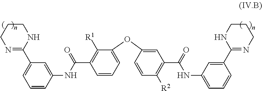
C1N=C(C2=CC=CC(NC(C3=C([R1])C(OC4=CC(C(=O)NC5=CC=CC(C6=NCCCN6)=C5)=C([R2])C=C4)=CC=C3)=O)=C2)NCC1
